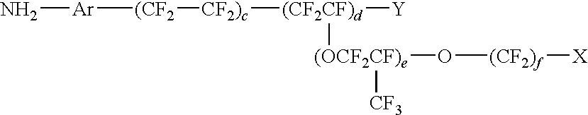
[Ar]([(CF2][CF2)c][(CF2CF)d]([Y])[(OCF2CF)e](O[(CF2)f][X])[CF3])N
